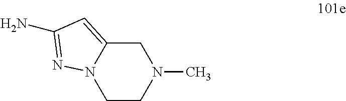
C1C2=CC(N)=NN2CCN1C
